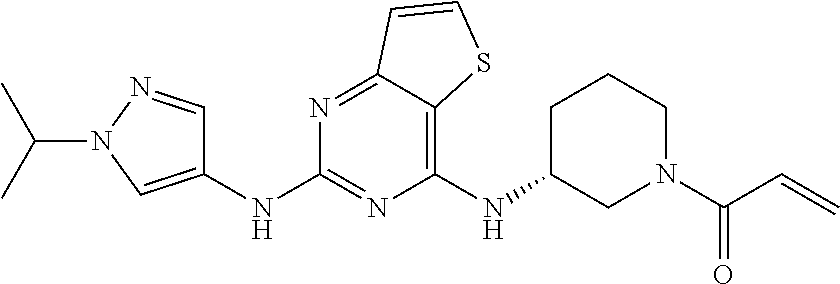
C1(NC2CCCN(C(C=C)=O)C2)=C2C(=NC(NC3=CN(C(C)C)N=C3)=N1)C=CS2
